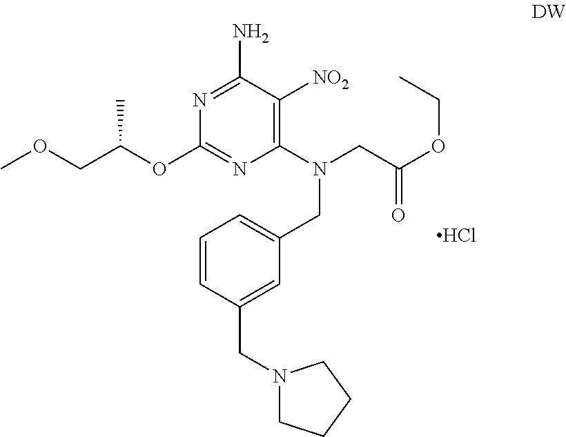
O(C1=NC(N(CC(OCC)=O)CC2=CC=CC(CN3CCCC3)=C2)=C([NO2])C(N)=N1)C(COC)C.Cl
